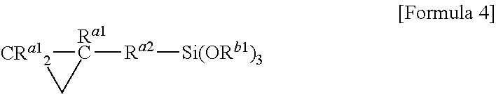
[Ra1C]1([Ra2][Si(ORb1)3])[CRa12]C1
